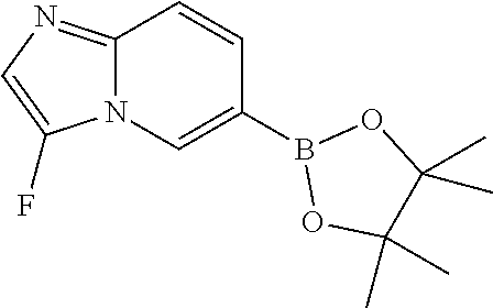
C12=NC=C(F)N1C=C(B1OC(C)(C)C(C)(C)O1)C=C2
